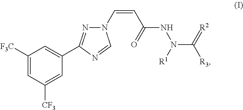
C1([F3C])=CC([CF3])=CC(C2=NN(C=CC(NN(C([R3])=[R2])[R1])=O)C=N2)=C1
